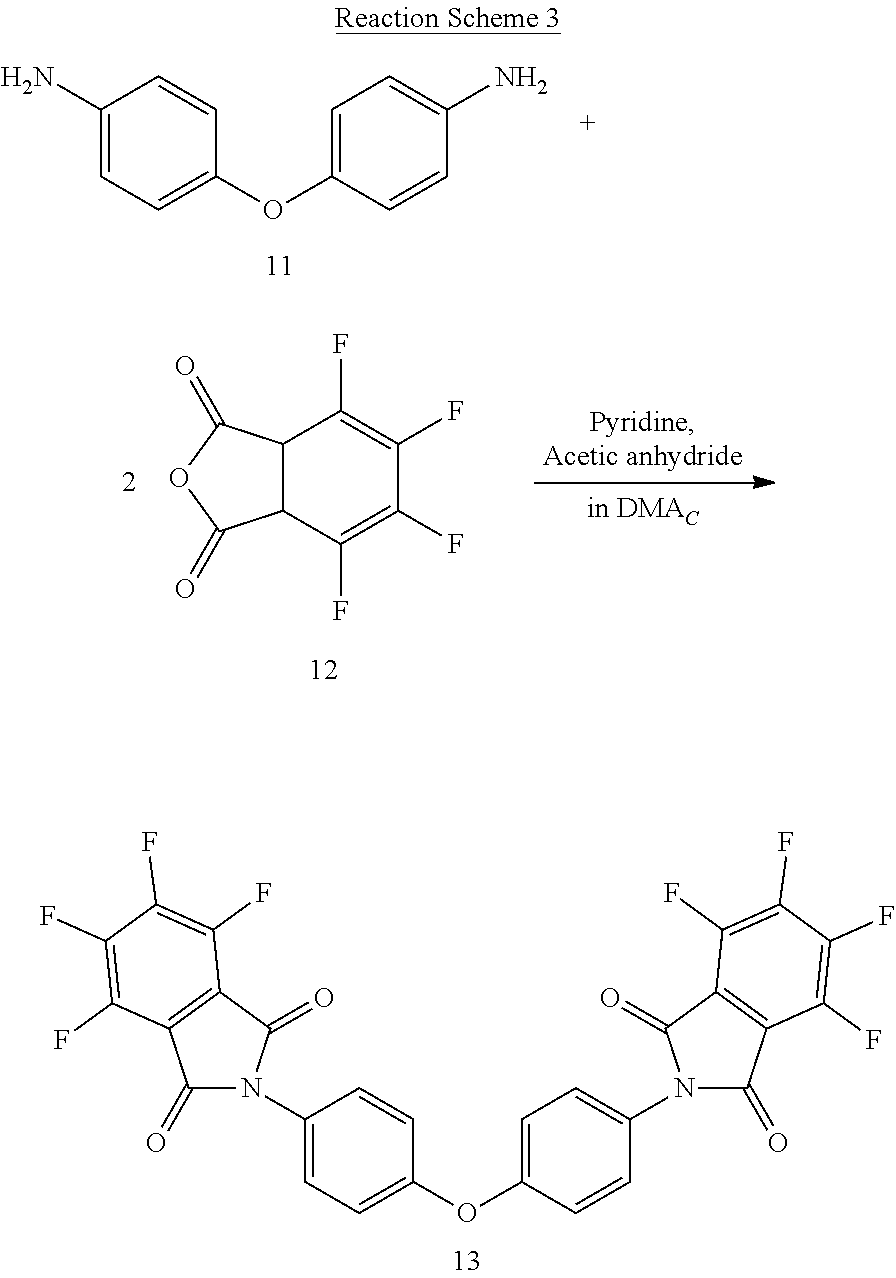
C1(N)=CC=C(OC2=CC=C(N)C=C2)C=C1.C12C(C(F)=C(F)C(F)=C1F)C(=O)OC2=O.C1(N2C(=O)C3=C(C2=O)C(F)=C(F)C(F)=C3F)=CC=C(OC2=CC=C(N3C(=O)C4=C(C3=O)C(F)=C(F)C(F)=C4F)C=C2)C=C1
